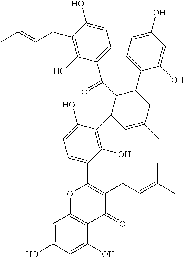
C1(C(C2C(C3=C(O)C(C4=C(CC=C(C)C)C(=O)C5=C(O4)C=C(O)C=C5O)=CC=C3O)C=C(C)CC2C2=CC=C(O)C=C2O)=O)=CC=C(O)C(CC=C(C)C)=C1O
